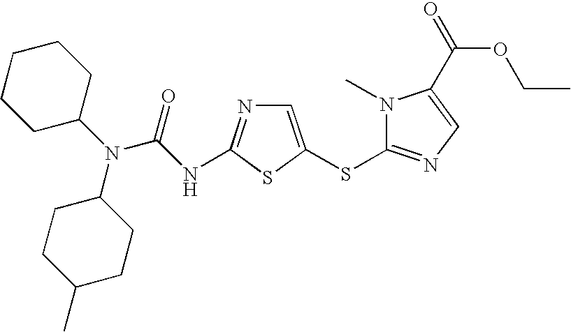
C1=C(SC2=NC=C(C(=O)OCC)N2C)SC(NC(N(C2CCCCC2)C2CCC(C)CC2)=O)=N1
